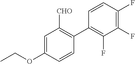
C1(F)=C(F)C=CC(C2=C([CHO])C=C(OCC)C=C2)=C1F
